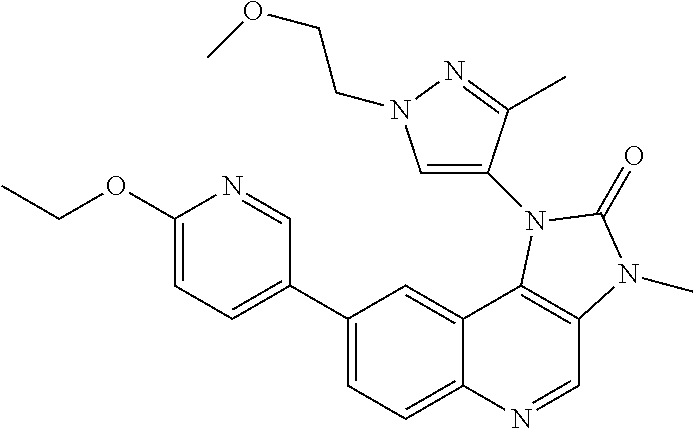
C1(OCC)=CC=C(C2=CC=C3C(=C2)C2=C(C=N3)N(C)C(=O)N2C2=CN(CCOC)N=C2C)C=N1
